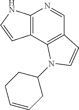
C12=C(NC=C1)N=CC1=C2N(C2CCC=CC2)C=C1
